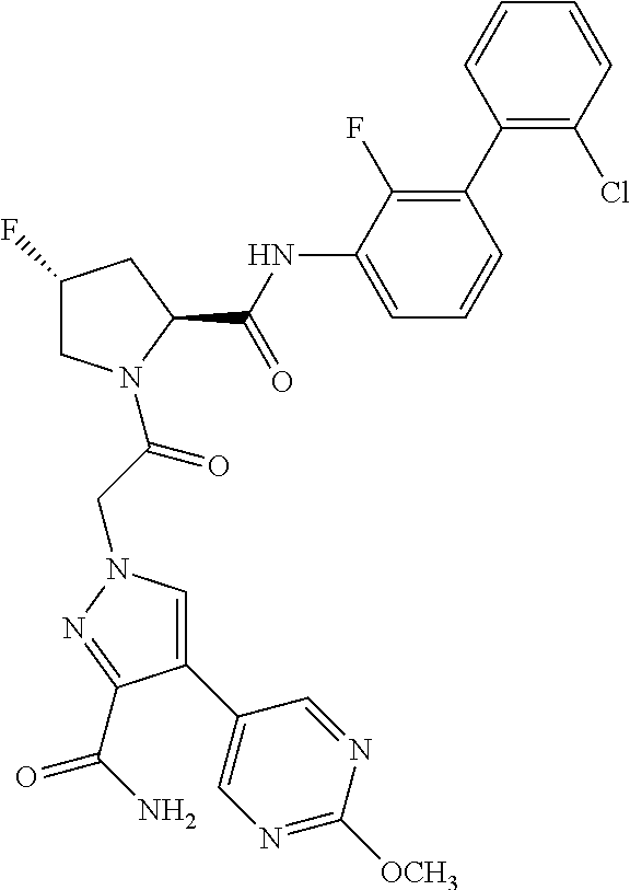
C1C(F)CC(C(NC2=CC=CC(C3=C(Cl)C=CC=C3)=C2F)=O)N1C(CN1C=C(C2=CN=C([OCH3])N=C2)C(C(N)=O)=N1)=O
